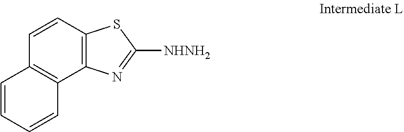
C12=C(C=CC3=C1C=CC=C3)SC([NHNH2])=N2
